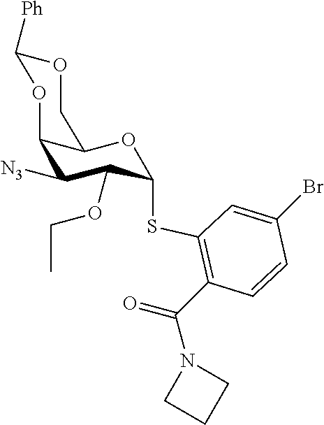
[N3]C1C2OC([Ph])OCC2OC(SC2=C(C(=O)N3CCC3)C=CC(Br)=C2)C1OCC
